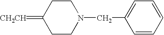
C1CN(CC2=CC=CC=C2)CCC1=[CH2CH]
